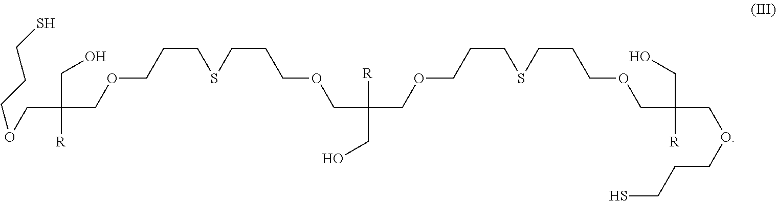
O(CC(CO)([R])COCCCSCCCOCC([R])(CO)COCCCSCCCOCC(CO)([R])COCCCS)CCCS
